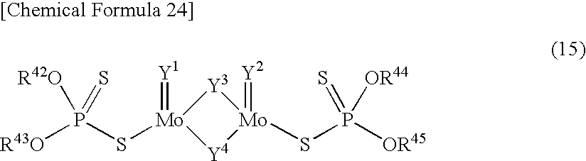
[Y3]1[Mo](=[Y1])(SP([R43O])(=S)[R42O])[Y4][Mo]1(=[Y2])SP([OR45])(=S)[OR44]
